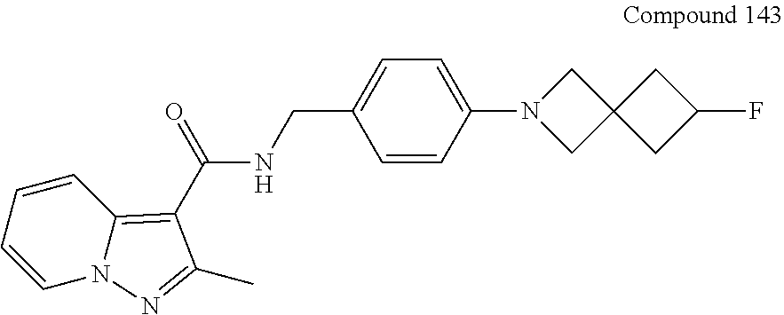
FC1CC2(C1)CN(C1=CC=C(CNC(=O)C3=C4N(N=C3C)C=CC=C4)C=C1)C2
